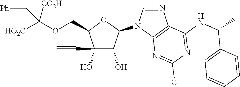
C1(O)(C#C)C(O)C(N2C=NC3=C2N=C(Cl)N=C3NC(C2=CC=CC=C2)C)OC1COC([HO2C])([CO2H])C[Ph]
